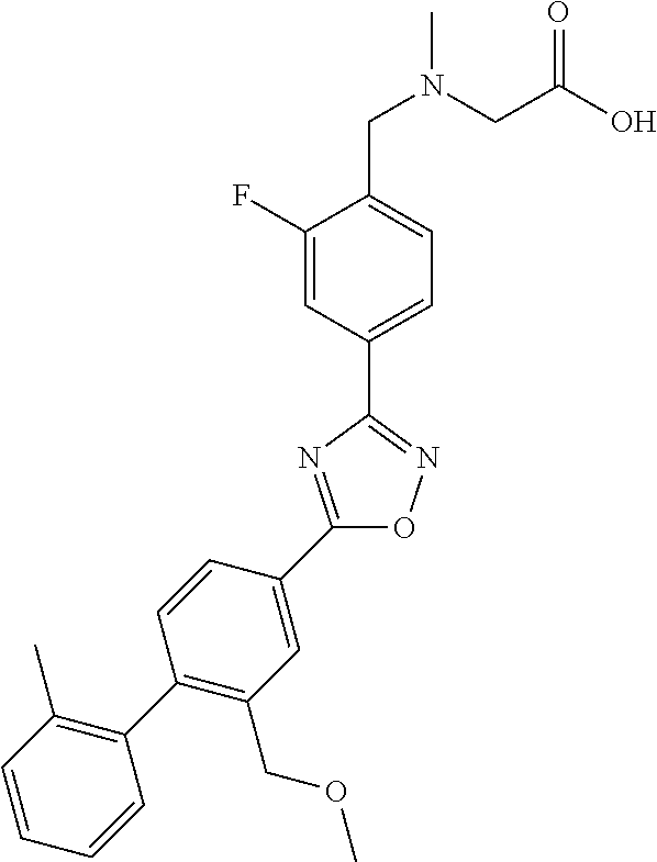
C1(C2=CC(COC)=C(C3=C(C)C=CC=C3)C=C2)=NC(C2=CC=C(CN(C)CC(O)=O)C(F)=C2)=NO1
